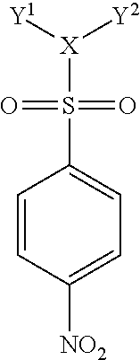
C1=CC(S(=O)([X]([Y2])[Y1])=O)=CC=C1[NO2]
